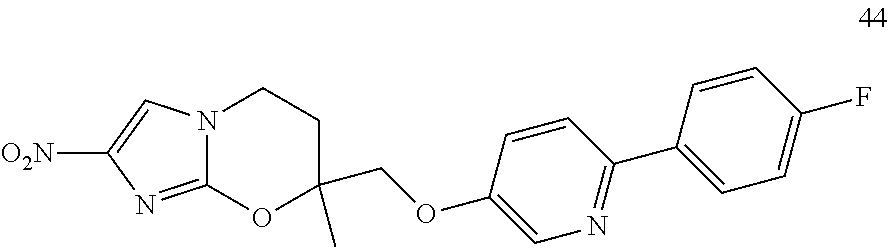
C1CN2C(=NC([O2N])=C2)OC1(COC1=CN=C(C2=CC=C(F)C=C2)C=C1)C
